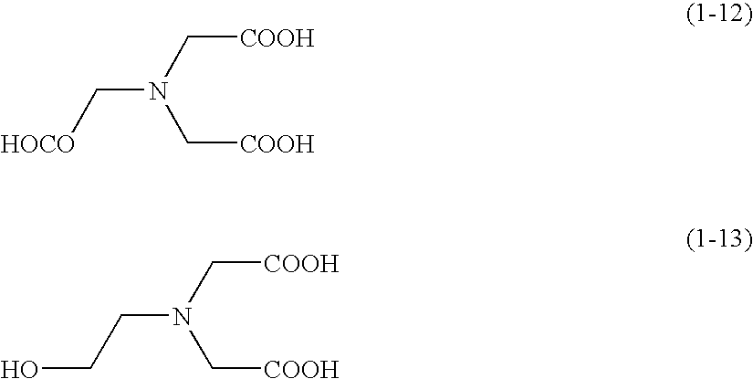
C([HOCO])N(C[COOH])C[COOH].C(CO)N(C[COOH])C[COOH]
